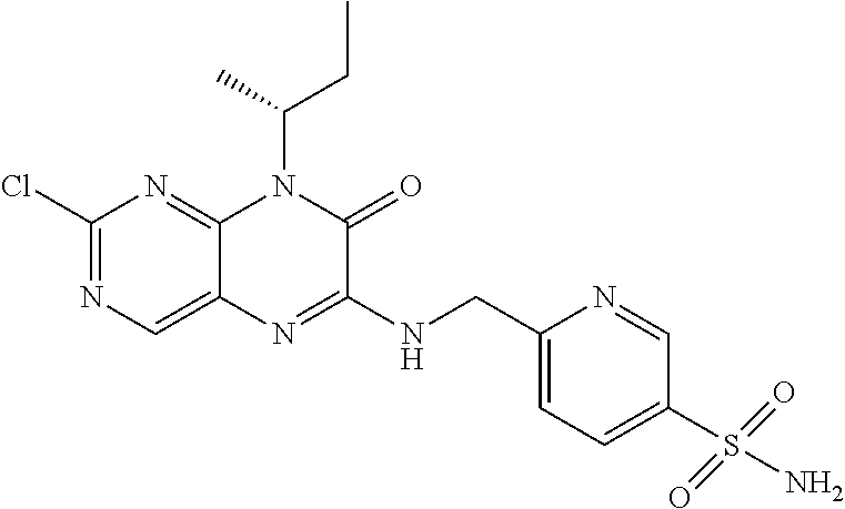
C1(Cl)=NC=C2C(=N1)N(C(CC)C)C(=O)C(NCC1=CC=C(S(N)(=O)=O)C=N1)=N2
